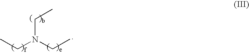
CCN(CC)CC
